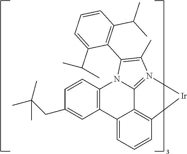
C1=CC2=C(C=C1CC(C)(C)C)C1=CC=CC3=C1C1=N(C(C)=C(C4=C(C(C)C)C=CC=C4C(C)C)N21)[Ir]3
